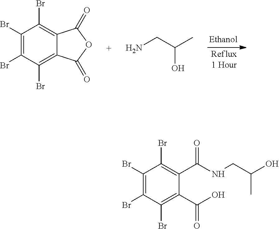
C1(Br)=C(Br)C(Br)=C2C(=C1Br)C(=O)OC2=O.NCC(C)O.C1(Br)=C(Br)C(Br)=C(C(O)=O)C(C(NCC(O)C)=O)=C1Br
